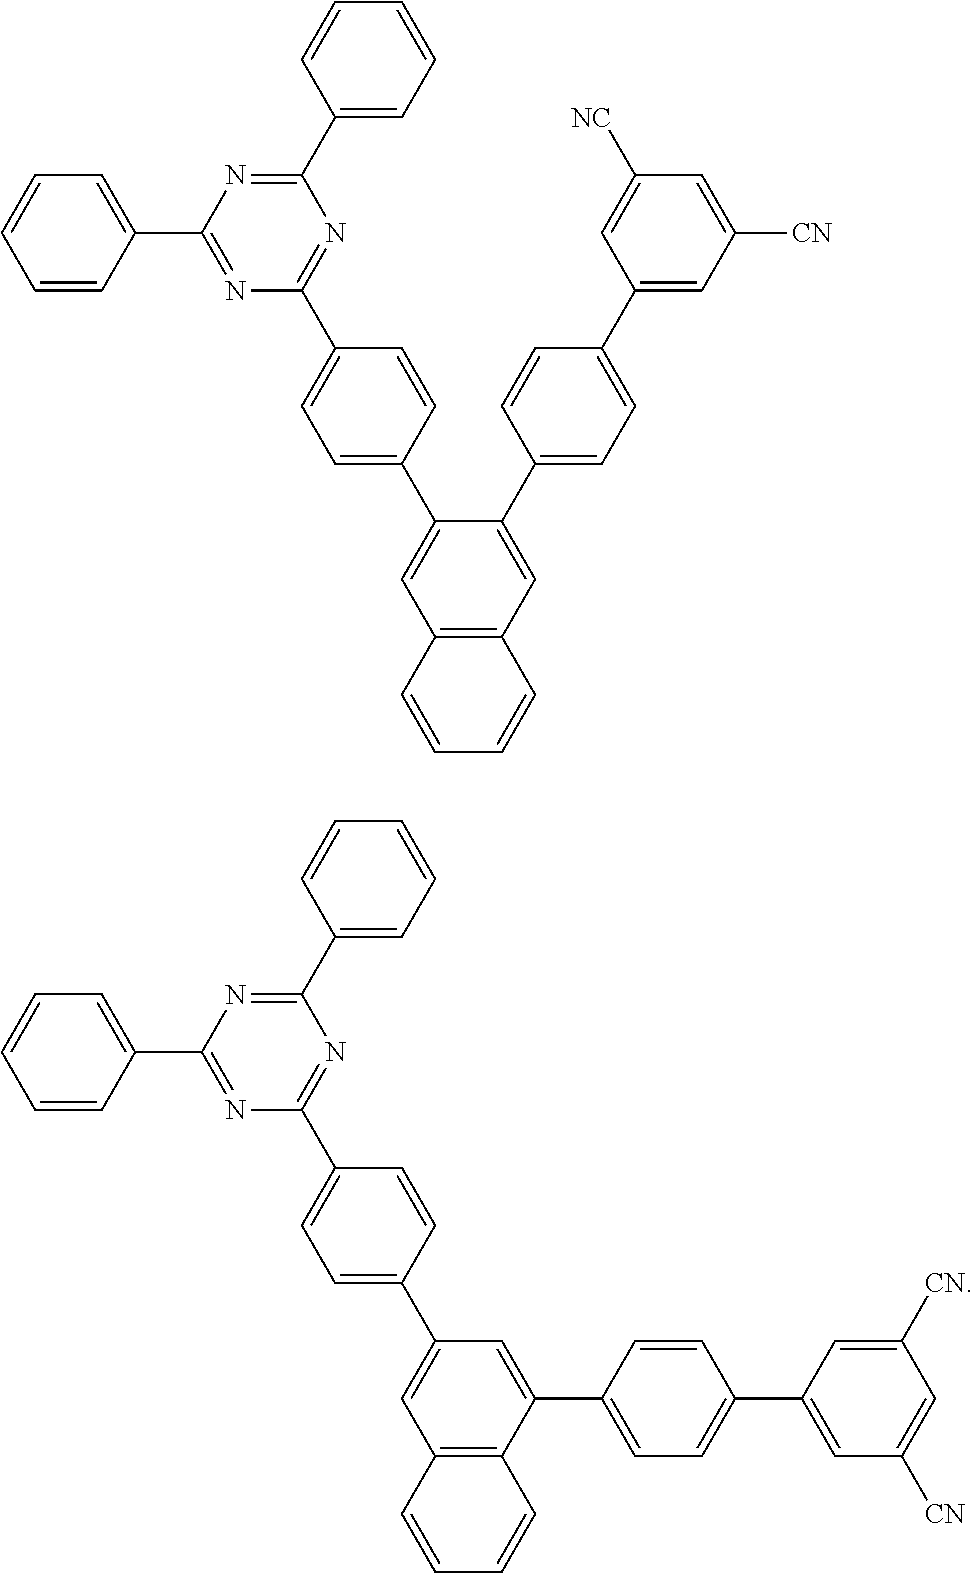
C1(C2=CC=C(C3=CC4=C(C=C3C3=CC=C(C5=CC([CN])=CC([NC])=C5)C=C3)C=CC=C4)C=C2)=NC(C2=CC=CC=C2)=NC(C2=CC=CC=C2)=N1.C1(C2=CC=C(C3=CC4=C(C(C5=CC=C(C6=CC([CN])=CC([CN])=C6)C=C5)=C3)C=CC=C4)C=C2)=NC(C2=CC=CC=C2)=NC(C2=CC=CC=C2)=N1
